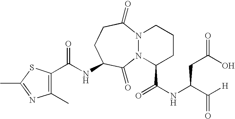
N(C1CCC(=O)N2N(C1=O)C(C(NC(C([H])=O)CC(O)=O)=O)CCC2)C(=O)C1=C(C)N=C(C)S1
